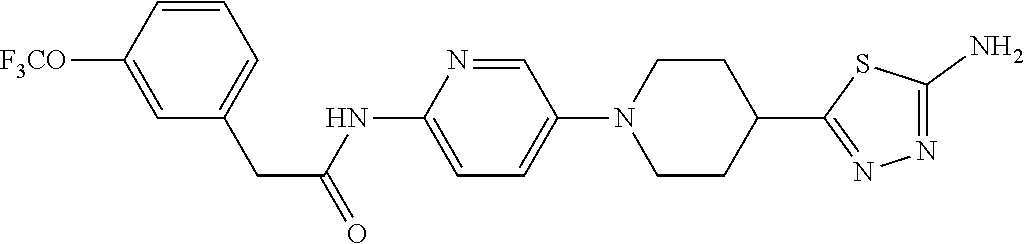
C1=C([F3CO])C=CC=C1CC(=O)NC1=CC=C(N2CCC(C3=NN=C(N)S3)CC2)C=N1
